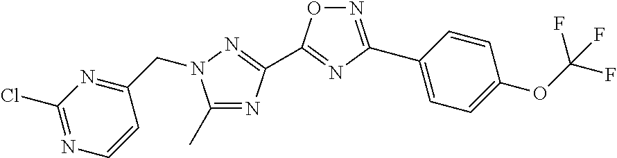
C1(C)=NC(C2=NC(C3=CC=C(OC(F)(F)F)C=C3)=NO2)=NN1CC1=NC(Cl)=NC=C1
